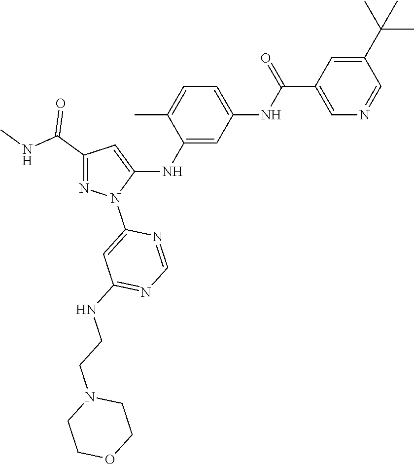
C1(C(NC)=O)=NN(C2=CC(NCCN3CCOCC3)=NC=N2)C(NC2=CC(NC(C3=CN=CC(C(C)(C)C)=C3)=O)=CC=C2C)=C1
